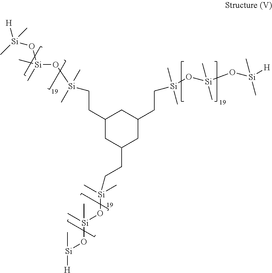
C1(CC[Si](C)(C)O[Si](C)(C)O[Si]([H])(C)C)CC(CC[Si](O[Si](O[Si](C)[H])(C)C)(C)C)CC(CC[Si](O[Si](C)(C)O[Si](C)(C)[H])(C)C)C1
